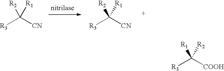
[R3]C([CN])([R2])[R1].[R3]C([CN])([R2])[R1].[R3]C([COOH])([R1])[R2]
